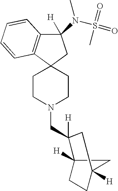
C1CN(CC2([H])C3([H])CCC([H])(C3)C2)CCC12CC(N(S(=O)(=O)C)C)([H])C1=C2C=CC=C1
